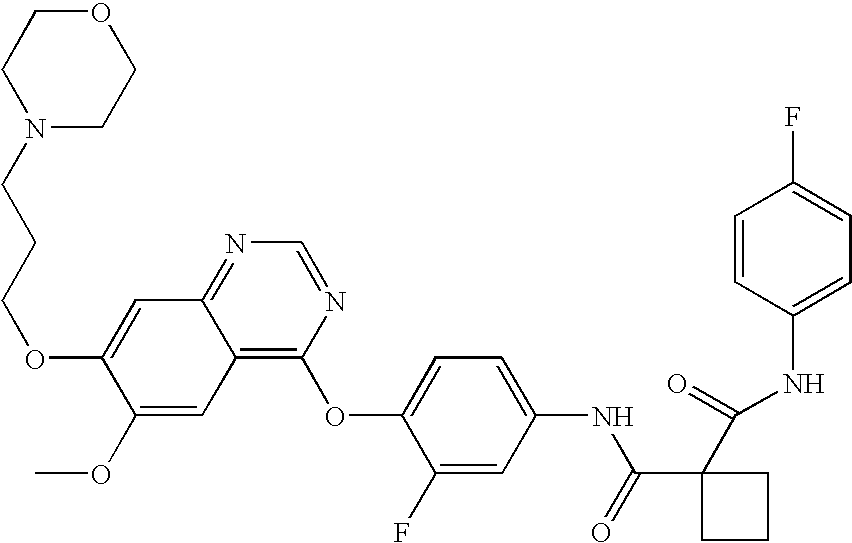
C1=CC(NC(=O)C2(C(=O)NC3=CC=C(OC4=C5C(=NC=N4)C=C(OCCCN4CCOCC4)C(OC)=C5)C(F)=C3)CCC2)=CC=C1F
